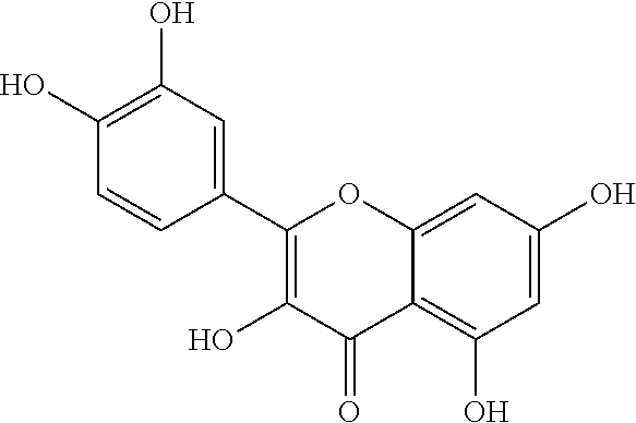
C1(C2=C(O)C(=O)C3=C(O)C=C(O)C=C3O2)=CC(O)=C(O)C=C1
